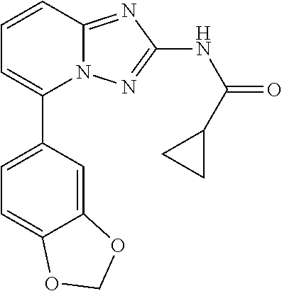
C1=C(C2=CC=CC3=NC(NC(=O)C4CC4)=NN23)C=C2C(=C1)OCO2
